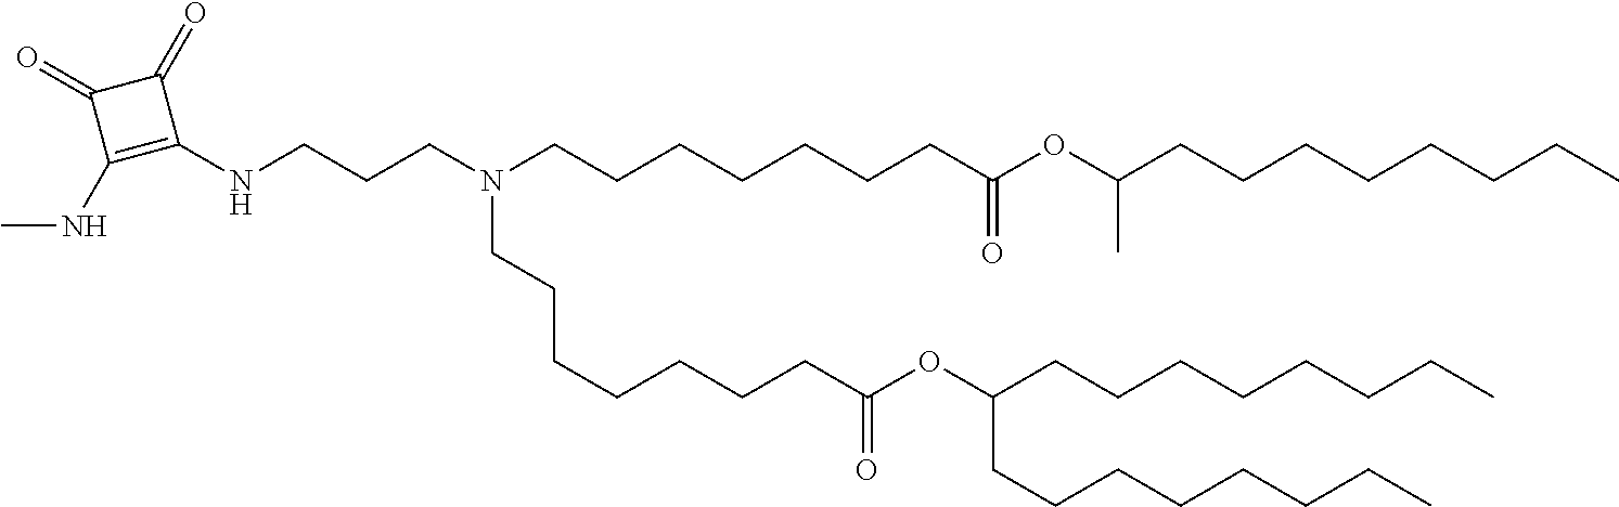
C(C(=O)OC(CCCCCCCC)CCCCCCCC)CCCCCCN(CCCCCCCC(OC(CCCCCCCC)C)=O)CCCNC1=C(NC)C(=O)C1=O
